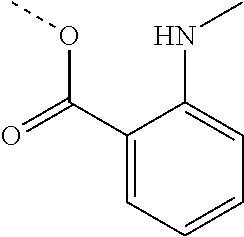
C1(C(OC)=O)=CC=CC=C1NC
